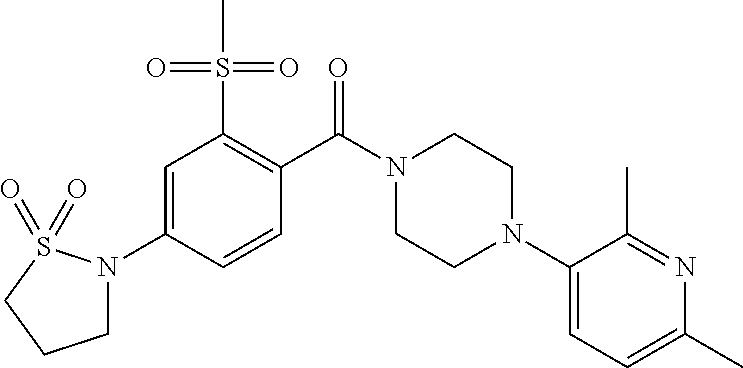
C1=C(N2CCCS2(=O)=O)C=CC(C(N2CCN(C3=CC=C(C)N=C3C)CC2)=O)=C1S(=O)(=O)C
